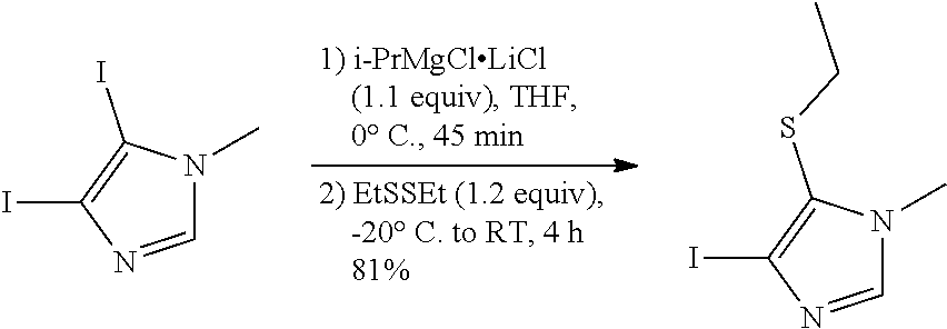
C1=NC(I)=C(SCC)N1C.C1=NC(I)=C(I)N1C
